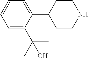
C1=C(C(C)(C)O)C(C2CCNCC2)=CC=C1
